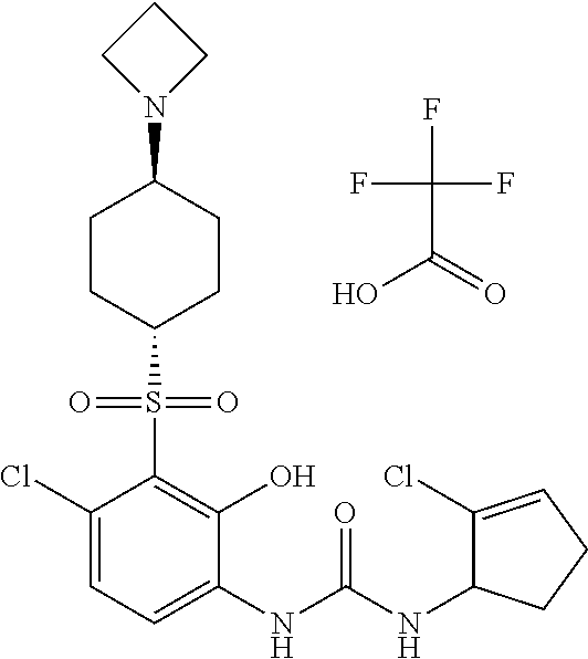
C1(Cl)=CC=C(NC(NC2C(Cl)=CCC2)=O)C(O)=C1S(=O)(=O)C1CCC(N2CCC2)CC1.FC(F)(F)C(=O)O
